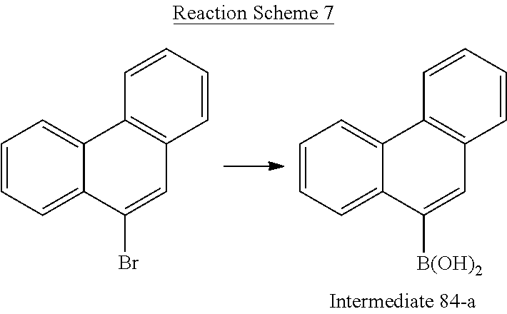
C1=CC=C2C(=C1)C1=C(C=C2Br)C=CC=C1.C1=CC=C2C(=C1)C1=C(C=C2[B(OH)2])C=CC=C1
